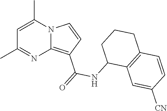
C1=C(C)N2C(=C(C(=O)NC3C4=C(CCC3)C=CC([CN])=C4)C=C2)N=C1C
